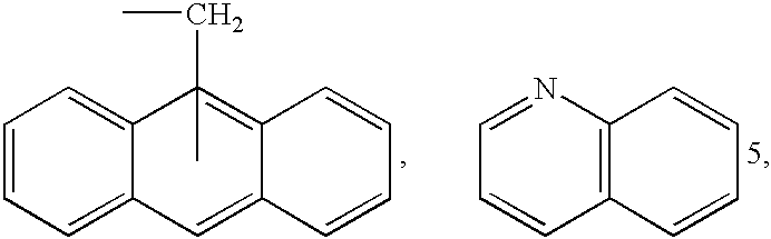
C1=CC=C2C(=C1)C(C)(CC)=C1C(=C2)C=CC=C1.C1=NC2=C(C=C1)C=CC=C2
